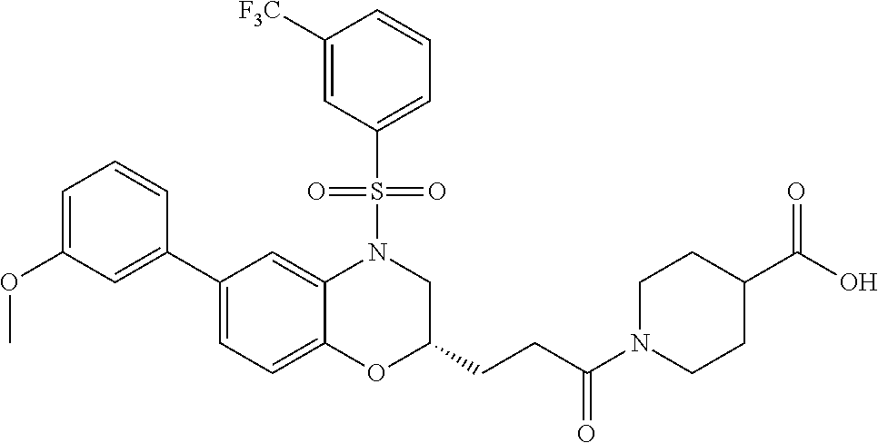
C1=C(OC)C=C(C2=CC=C3C(=C2)N(S(C2=CC=CC([F3C])=C2)(=O)=O)CC(CCC(N2CCC(C(O)=O)CC2)=O)O3)C=C1
